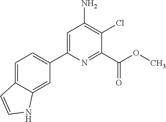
C1=C2C(=CC(C3=CC(N)=C(Cl)C(C(OC)=O)=N3)=C1)NC=C2
